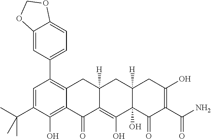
C1=C(C(C)(C)C)C(O)=C2C(=C1C1=CC=C3C(=C1)OCO3)CC1([H])C(=C(O)C3(O)C([H])(C1)CC(O)=C(C(N)=O)C3=O)C2=O
